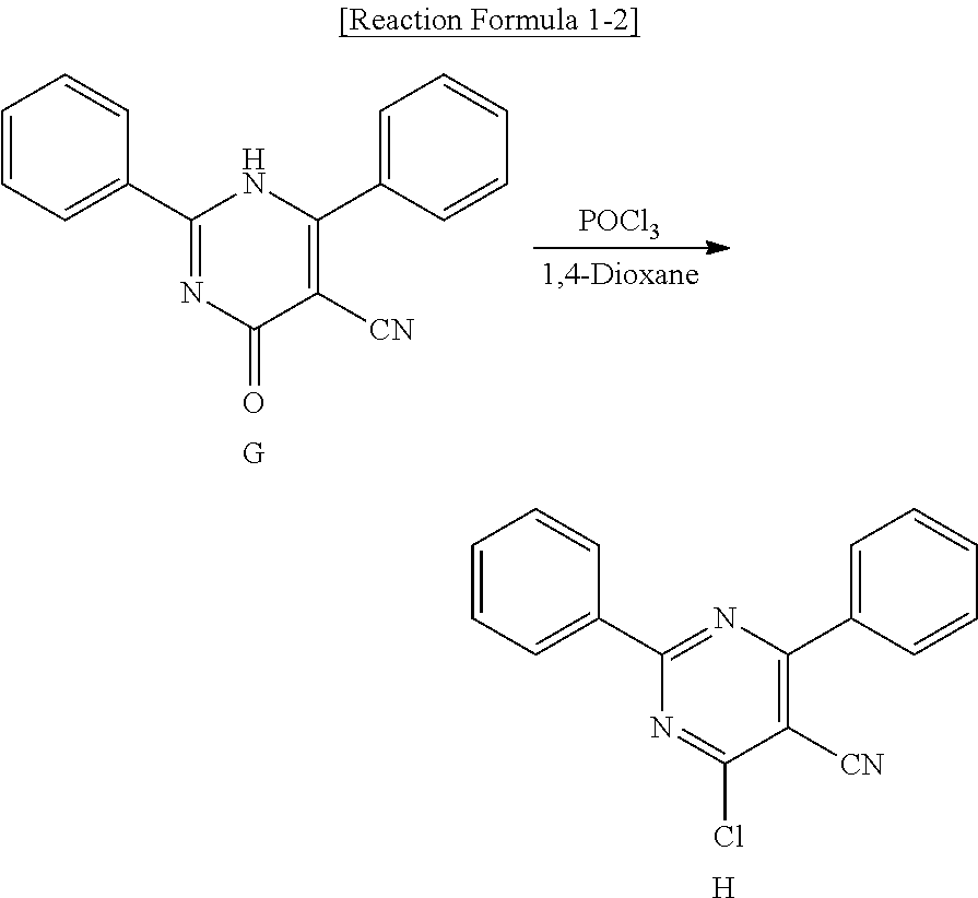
C1=CC=C(C2=NC(=O)C([CN])=C(C3=CC=CC=C3)N2)C=C1.[POCl3].C1=CC=C(C2=NC(C3=CC=CC=C3)=C([CN])C(Cl)=N2)C=C1.[H]
